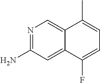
C1=C2C(=CC(N)=N1)C(F)=CC=C2C
